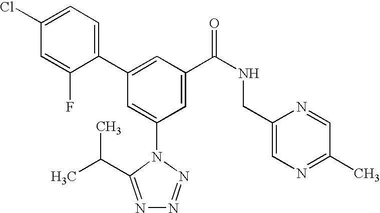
C1(C2=CC(C(NCC3=CN=C(C)C=N3)=O)=CC(N3C(C(C)C)=NN=N3)=C2)=CC=C(Cl)C=C1F
